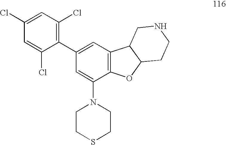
C1=C(Cl)C=C(Cl)C(C2=CC3=C(C(N4CCSCC4)=C2)OC2C3CNCC2)=C1Cl
